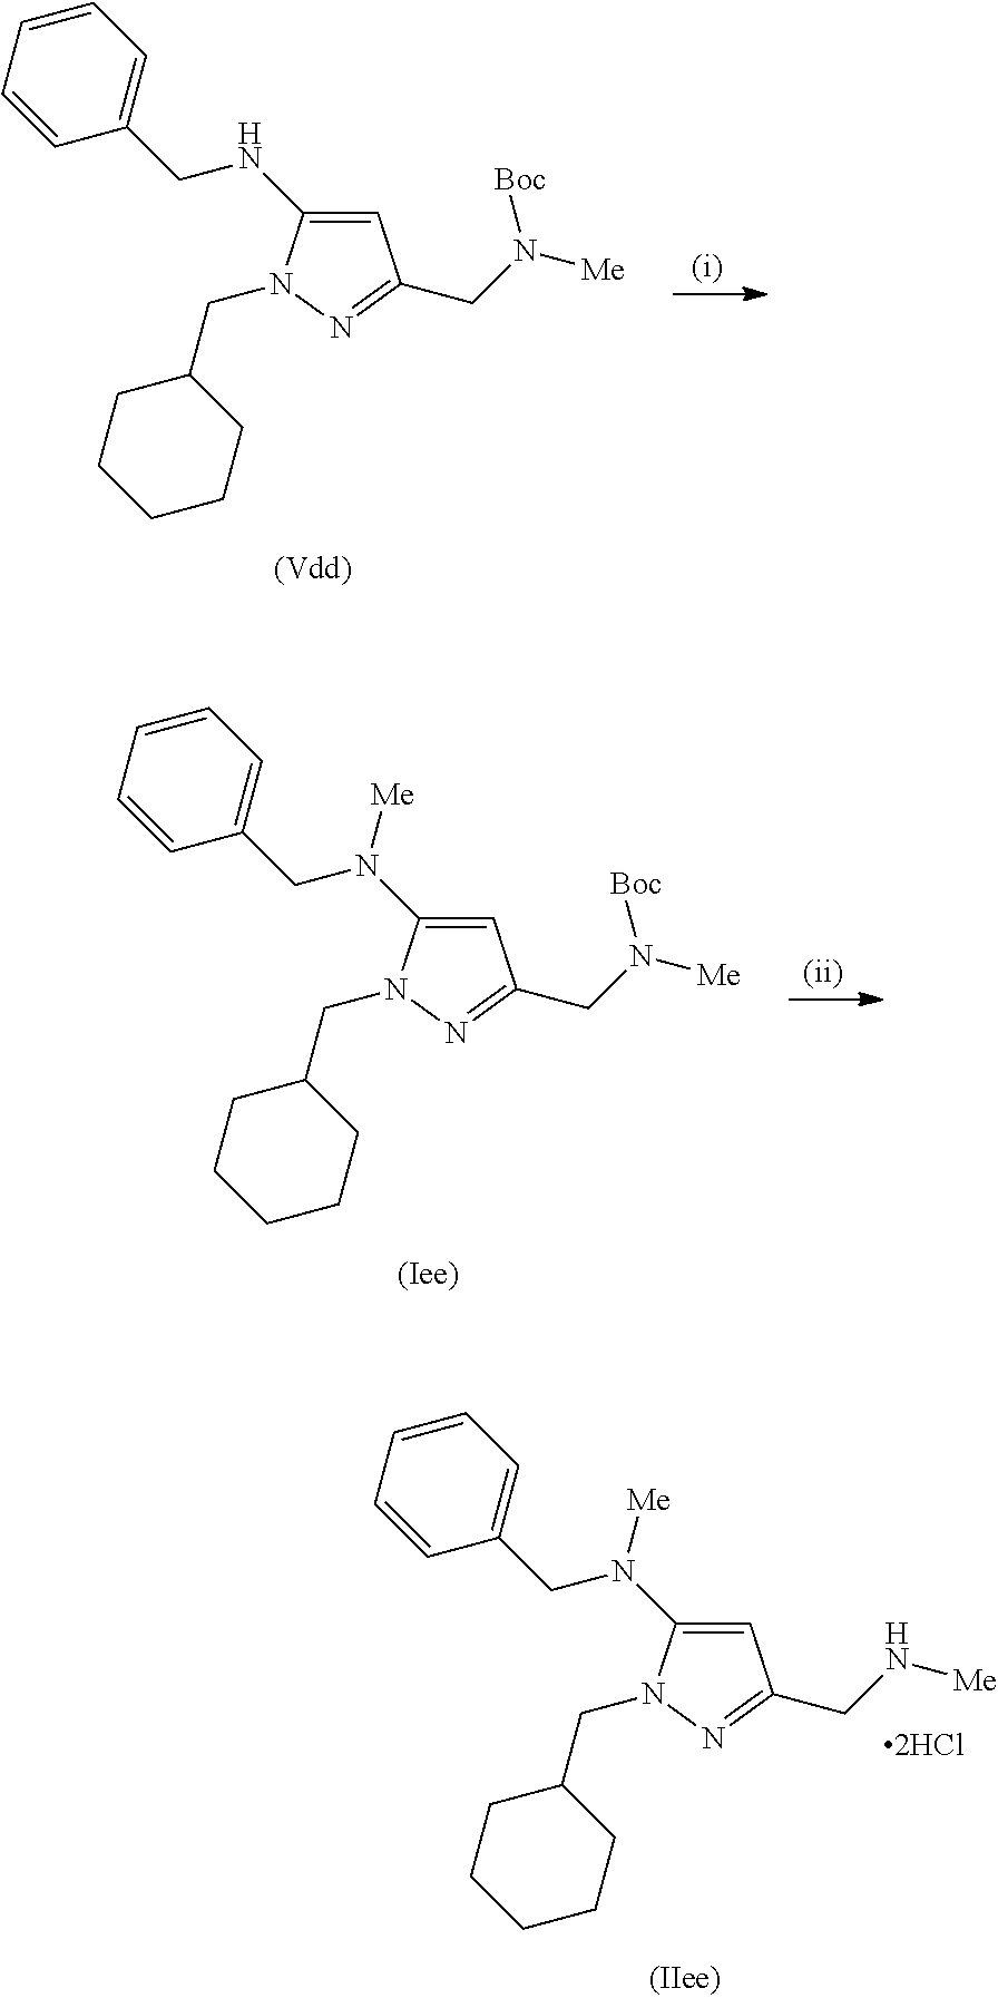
C1=C(NCC2=CC=CC=C2)N(CC2CCCCC2)N=C1CN([Me])[Boc].C1=C(N(CC2=CC=CC=C2)[Me])N(CC2CCCCC2)N=C1CN([Me])[Boc].C1=C(N(CC2=CC=CC=C2)[Me])N(CC2CCCCC2)N=C1CN[Me]
